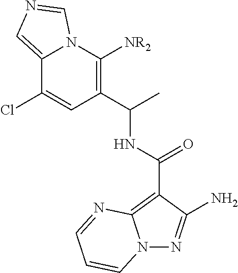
N12N=C(N)C(C(=O)NC(C)C3=C([NR2])N4C(=CN=C4)C(Cl)=C3)=C1N=CC=C2
